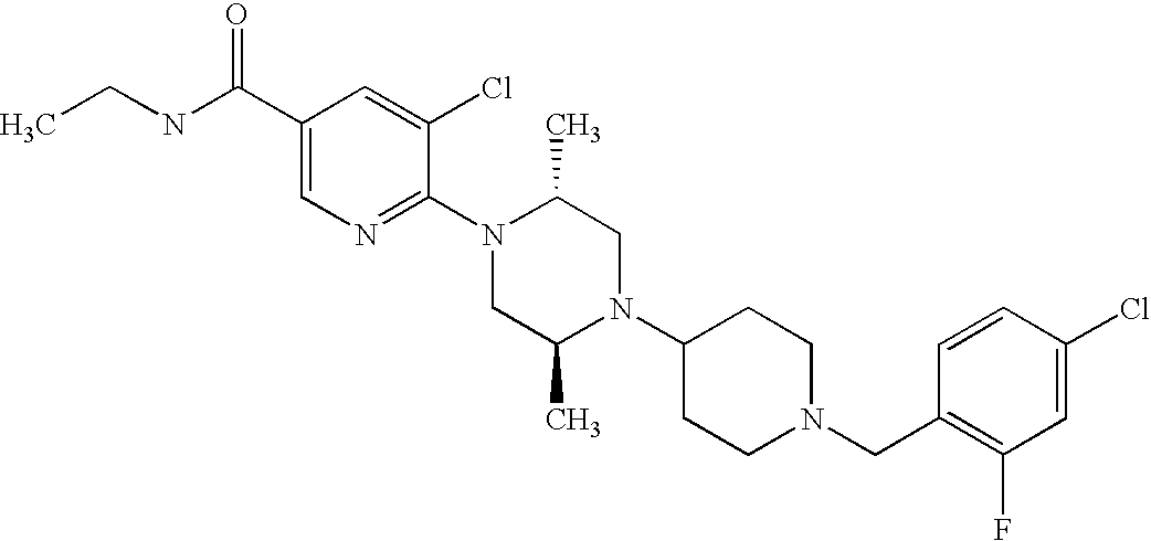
C1(Cl)=CC(F)=C(CN2CCC(N3C(C)CN(C4=NC=C(C(NCC)=O)C=C4Cl)C(C)C3)CC2)C=C1
